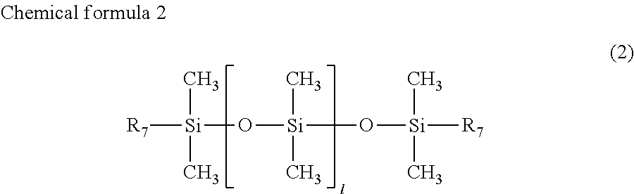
[R7][Si](O[Si](C)(C)O[Si]([R7])(C)C)(C)C
